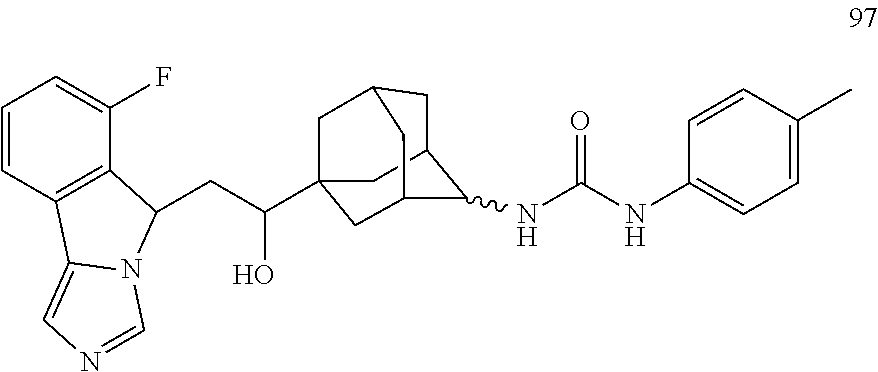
C(C(C12CC3CC(C(NC(NC4=CC=C(C)C=C4)=O)C(C1)C3)C2)O)C1C2=C(C=CC=C2F)C2=CN=CN21
